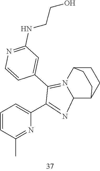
C1=CC(C)=NC(C2=NC3N(=C2C2=CC(NCCO)=NC=C2)C2CCC3CC2)=C1
